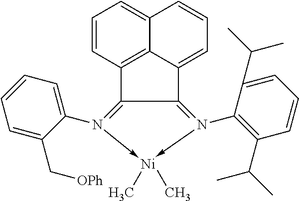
C12=N(C3=C(C(C)C)C=CC=C3C(C)C)->[Ni](C)(C)-N(C3=CC=CC=C3C[OPh])=C1C1=C3C2=CC=CC3=CC=C1
